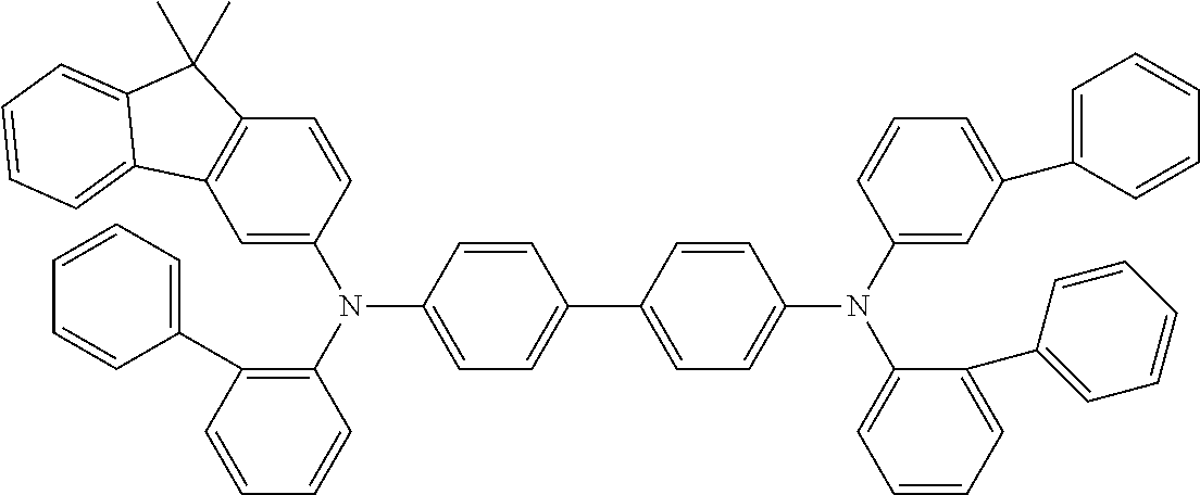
C1=C(N(C2=C(C3=CC=CC=C3)C=CC=C2)C2=CC=C(C3=CC=C(N(C4=CC=CC=C4C4=CC=CC=C4)C4=CC(C5=CC=CC=C5)=CC=C4)C=C3)C=C2)C=CC2=C1C1=CC=CC=C1C2(C)C
